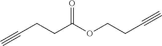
C(CCC(OCCC#C)=O)#C
